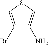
C1(Br)=CSC=C1N
